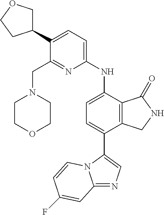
C12=NC=C(C3=CC=C(NC4=CC=C(C5COCC5)C(CN5CCOCC5)=N4)C4=C3CNC4=O)N1C=CC(F)=C2
